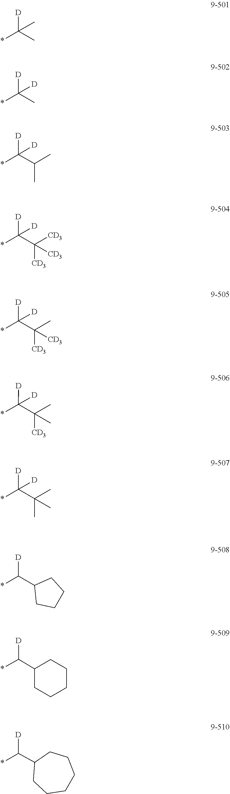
C(*)(C)(C)[D].*C(C)([D])[D].C(C(C)C)(*)([D])[D].*C(C([CD3])([CD3])[CD3])([D])[D].C(C(C)([CD3])[CD3])(*)([D])[D].*C(C(C)(C)[CD3])([D])[D].C(C(C)(C)C)(*)([D])[D].C(C1CCCC1)(*)[D].C1(C(*)[D])CCCCC1.C1(C(*)[D])CCCCCC1
